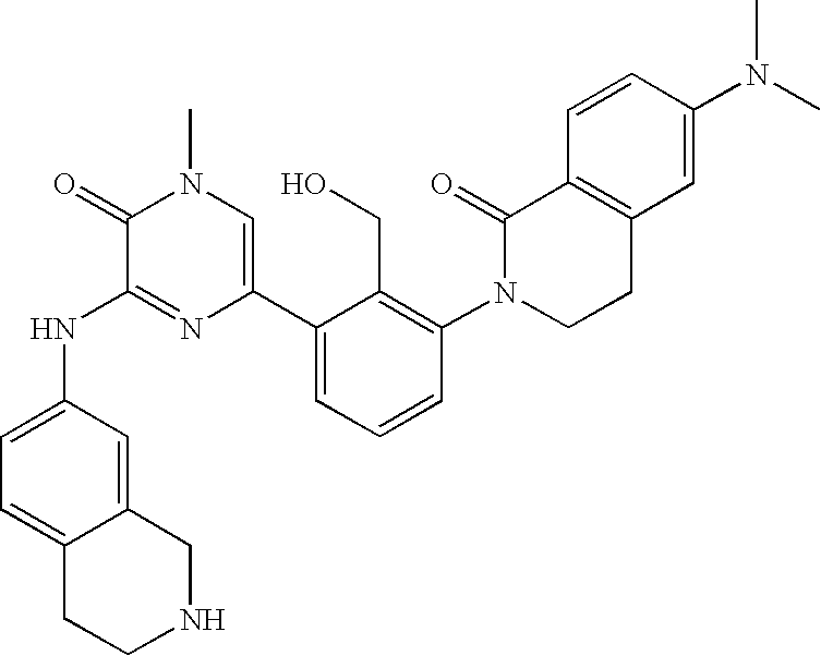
N(C1=NC(C2=CC=CC(N3CCC4=C(C3=O)C=CC(N(C)C)=C4)=C2CO)=CN(C)C1=O)C1=CC=C2C(=C1)CNCC2
